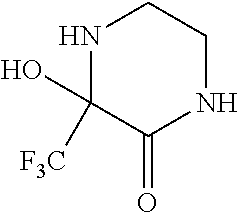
N1C([F3C])(O)C(=O)NCC1
